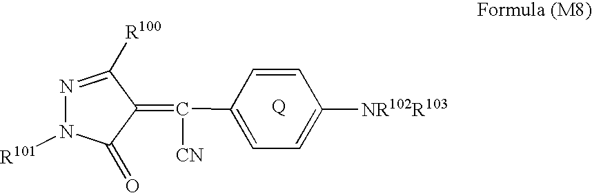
C(C1=CC=C([NR102R103])C=C1)([CN])=C1C(=O)N([R101])N=C1[R100]
